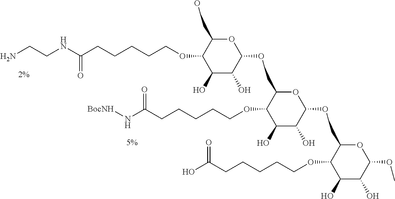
OCC1C(OCCCCCC(NCCN)=O)C(O)C(O)C(OCC2C(OCCCCCC(N[BocNH])=O)C(O)C(O)C(OCC3C(OCCCCCC(O)=O)C(O)C(O)C(OC)O3)O2)O1
